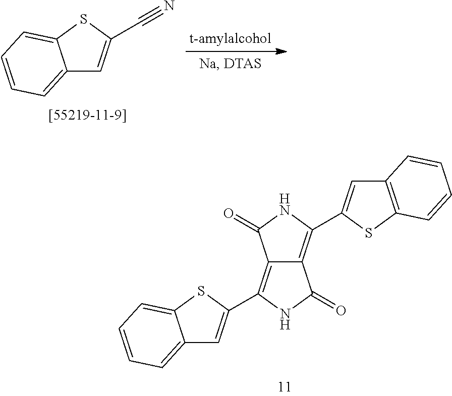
C12=CC=CC=C1C=C(C#N)S2.C12=C(C3=CC4=CC=CC=C4S3)NC(=O)C1=C(C1=CC3=C(S1)C=CC=C3)NC2=O
